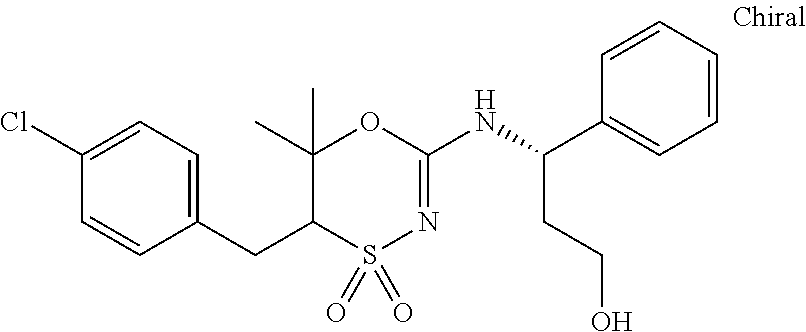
C1(CC2S(=O)(=O)N=C(NC(CCO)C3=CC=CC=C3)OC2(C)C)=CC=C(Cl)C=C1
